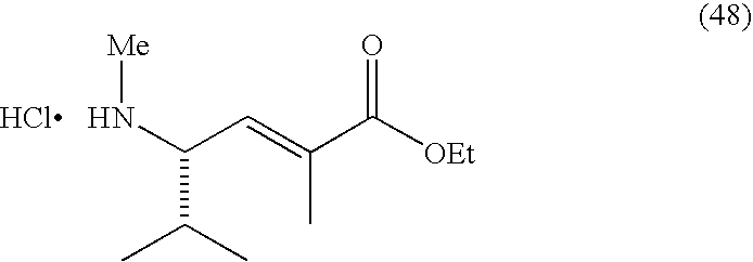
Cl.N([Me])C(C(C)C)C=C(C)C(=O)[OEt]
